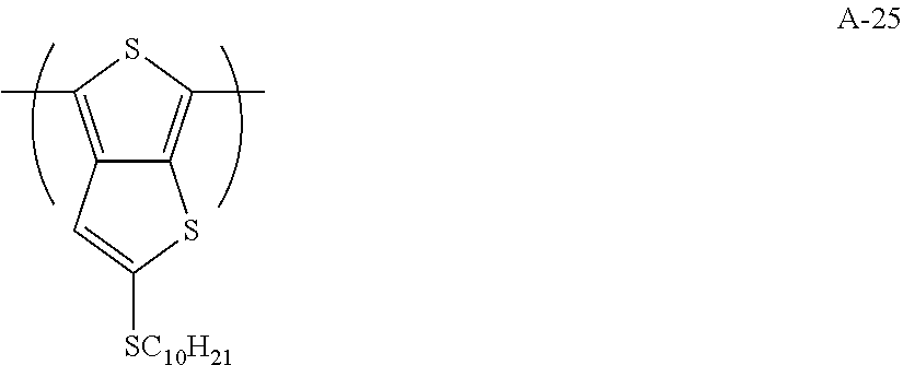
C12=C(C)SC(C)=C1SC([SC10H21])=C2
